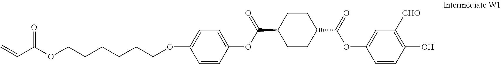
C(C(OCCCCCCOC1=CC=C(OC(C2CCC(C(=O)OC3=CC([CHO])=C(O)C=C3)CC2)=O)C=C1)=O)=C
